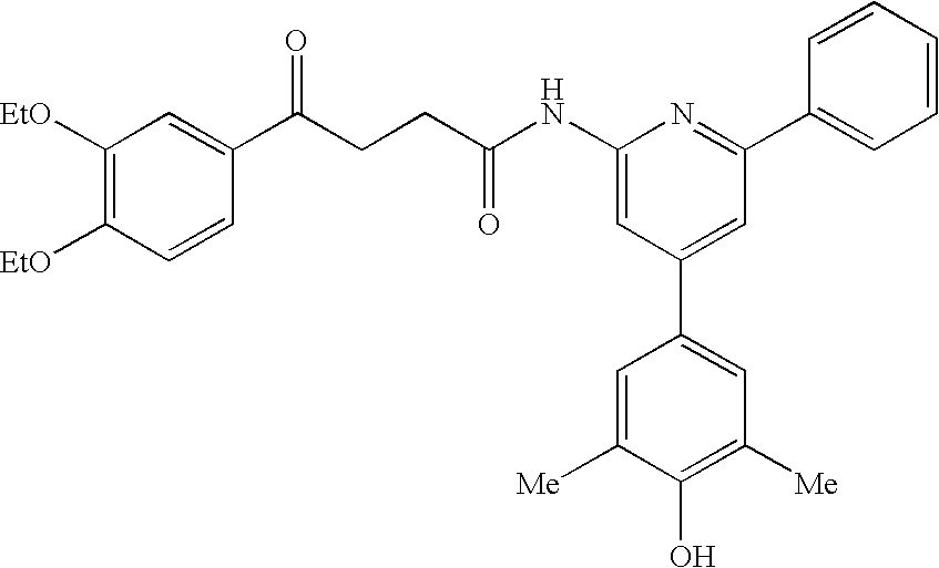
C1(NC(CCC(C2=CC([EtO])=C([EtO])C=C2)=O)=O)=CC(C2=CC([Me])=C(O)C([Me])=C2)=CC(C2=CC=CC=C2)=N1
